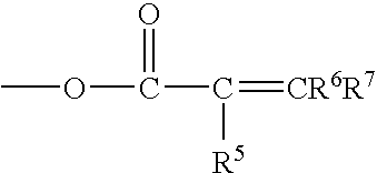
COC(=O)C([R5])=[CR6R7]
